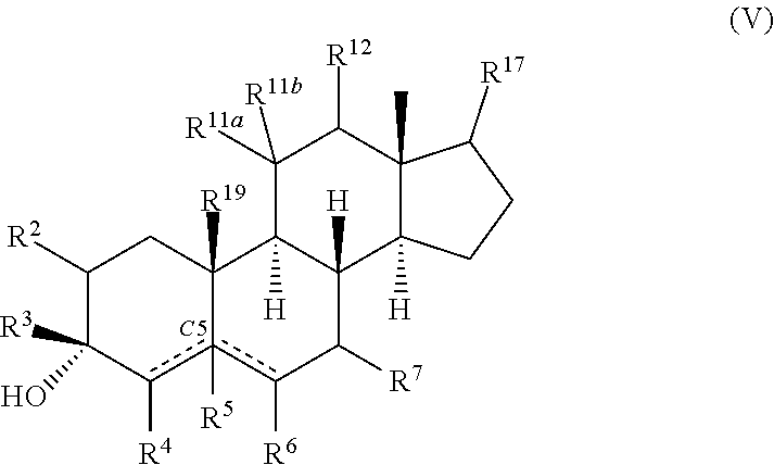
[C5].C1([R2])C([R3])(O)c([R4])c2([R5])c([R6])C([R7])C3([H])C([H])(C2([R19])C1)C([R11a])([R11b])C([R12])C1(C)C3([H])CCC1[R17]
